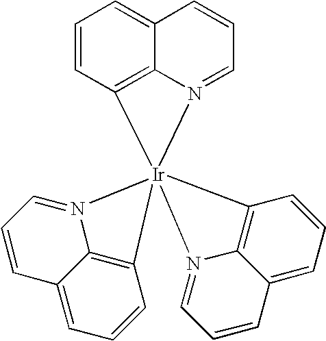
C12=C3C(=CC=C1)C=CC=N3[Ir]213(C2=C4C(=CC=C2)C=CC=N14)N1=CC=CC2=CC=CC3=C12
